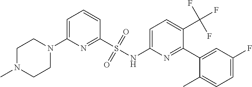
S(NC1=CC=C(C(F)(F)F)C(C2=CC(F)=CC=C2C)=N1)(C1=NC(N2CCN(C)CC2)=CC=C1)(=O)=O
